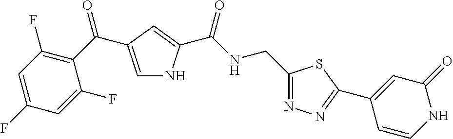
C1=C(C(=O)C2=C(F)C=C(F)C=C2F)C=C(C(NCC2=NN=C(C3=CC(=O)NC=C3)S2)=O)N1
